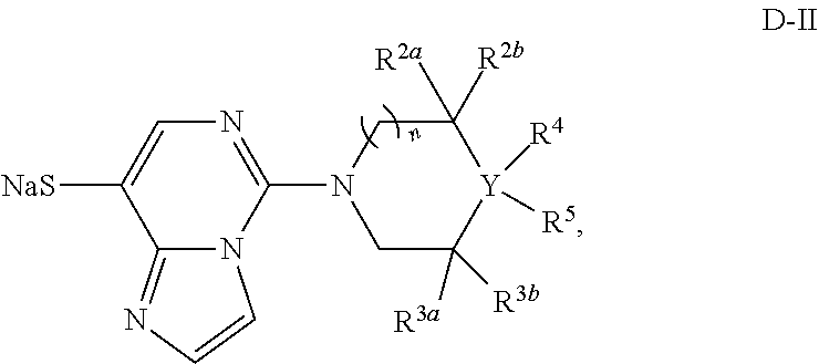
C12=NC=CN1C(N1CC([R3b])([R3a])[Y]([R4])([R5])C([R2a])([R2b])C1)=NC=C2[NaS]
